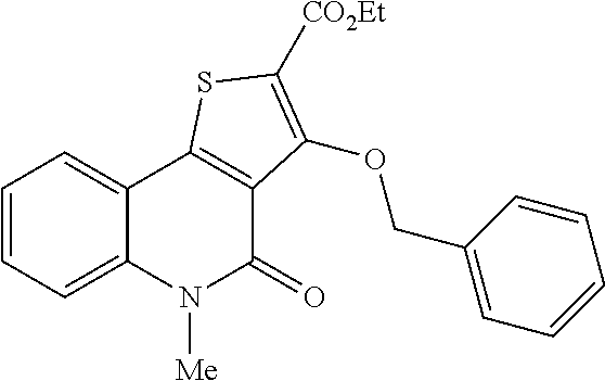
C1=CC=C2C(=C1)C1=C(C(=O)N2[Me])C(OCC2=CC=CC=C2)=C([CO2Et])S1
